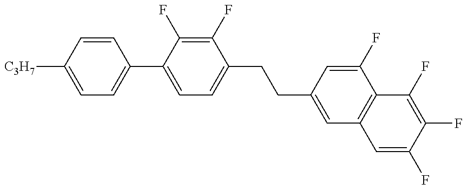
C1=C([C3H7])C=CC(C2=CC=C(CCC3=CC4=C(C(F)=C3)C(F)=C(F)C(F)=C4)C(F)=C2F)=C1
